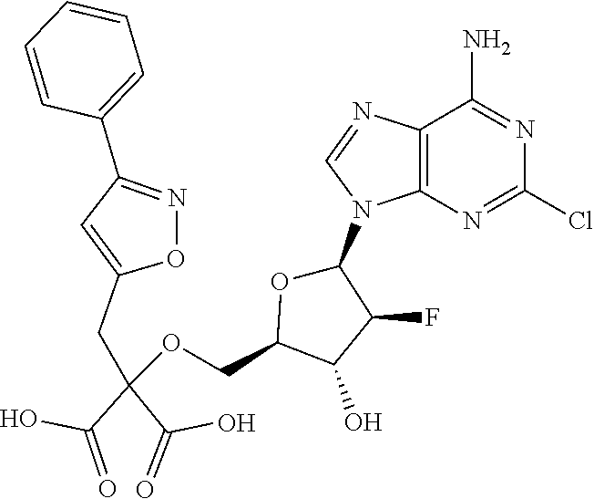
C12=C(N=C(Cl)N=C1N)N(C1OC(COC(CC3=CC(C4=CC=CC=C4)=NO3)(C(O)=O)C(=O)O)C(O)C1F)C=N2
